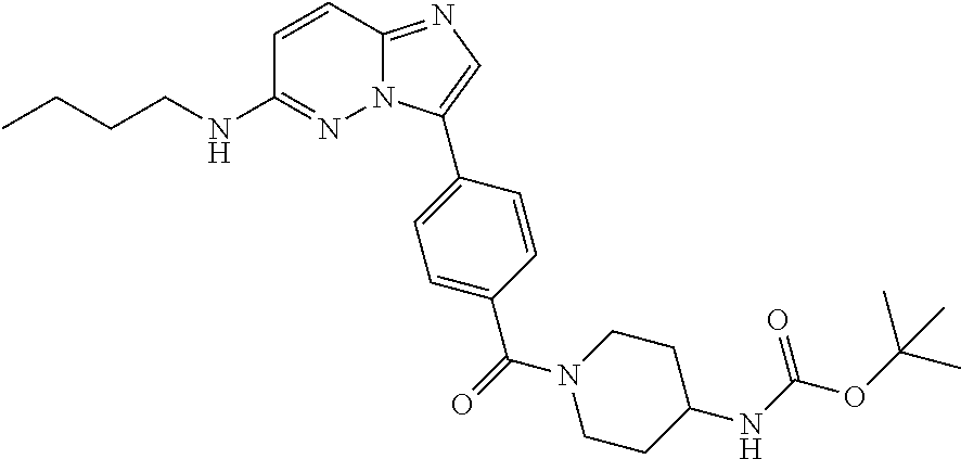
C1=CC2=NC=C(C3=CC=C(C(=O)N4CCC(NC(OC(C)(C)C)=O)CC4)C=C3)N2N=C1NCCCC
